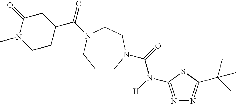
C(C1CC(=O)N(C)CC1)(=O)N1CCN(C(=O)N([H])C2=NN=C(C(C)(C)C)S2)CCC1
